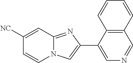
C1([NC])=CC2=NC(C3=CN=CC4=C3C=CC=C4)=CN2C=C1
